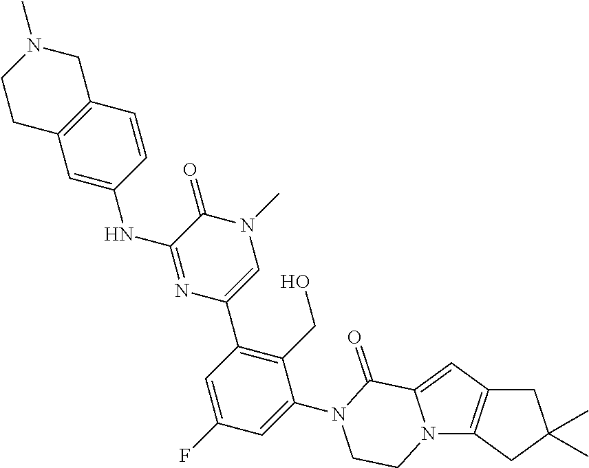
C1C2=C(CC1(C)C)N1C(=C2)C(=O)N(C2=CC(F)=CC(C3=CN(C)C(=O)C(NC4=CC5=C(C=C4)CN(C)CC5)=N3)=C2CO)CC1
